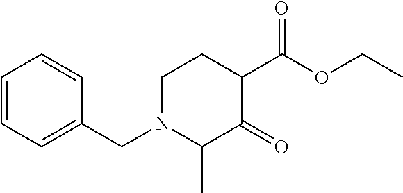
C1=CC=C(CN2C(C)C(=O)C(C(OCC)=O)CC2)C=C1
